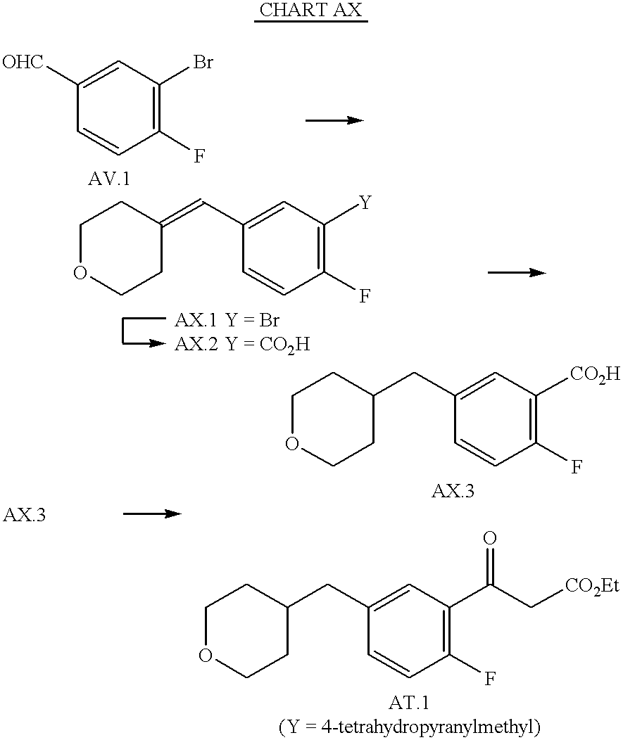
C1=CC(F)=C(Br)C=C1[OHC].C1(C=C2CCOCC2)=CC([Y])=C(F)C=C1.C1(CC2CCOCC2)=CC([CO2H])=C(F)C=C1.C1(CC2CCOCC2)=CC(C(=O)C[CO2Et])=C(F)C=C1
